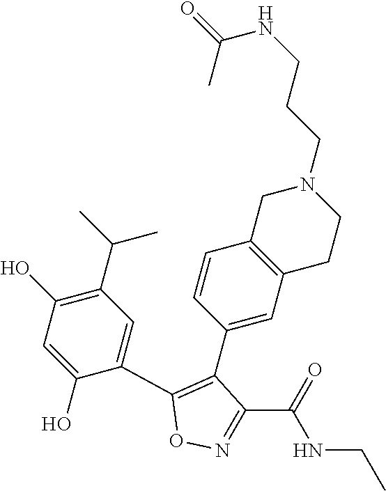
C1(O)=C(C(C)C)C=C(C2=C(C3=CC4=C(C=C3)CN(CCCNC(C)=O)CC4)C(C(=O)NCC)=NO2)C(O)=C1
